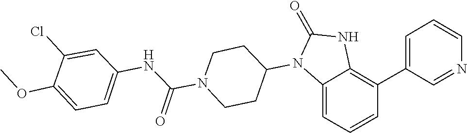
O=C1NC2=C(C3=CC=CN=C3)C=CC=C2N1C1CCN(C(NC2=CC=C(OC)C(Cl)=C2)=O)CC1
